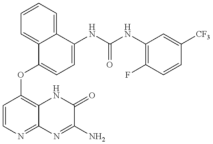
C1=CN=C2C(=C1OC1=CC=C(NC(=O)NC3=C(F)C=CC([CF3])=C3)C3=CC=CC=C13)NC(=O)C(N)=N2
